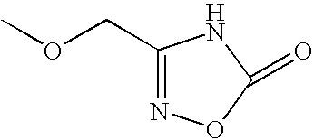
C1(COC)=NOC(=O)N1
